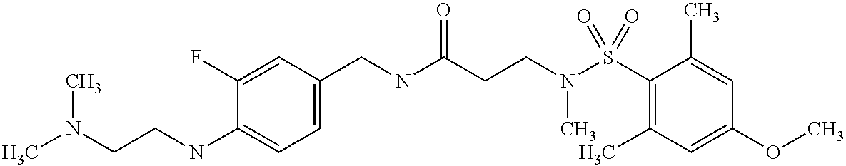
CN(CCNC1=CC=C(CNC(CCN(S(C2=C(C)C=C(OC)C=C2C)(=O)=O)C)=O)C=C1F)C
